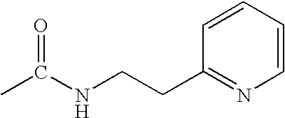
CC(NCCC1=NC=CC=C1)=O
